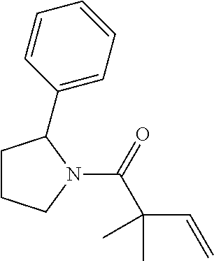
C1CCN(C(=O)C(C=C)(C)C)C1C1=CC=CC=C1
